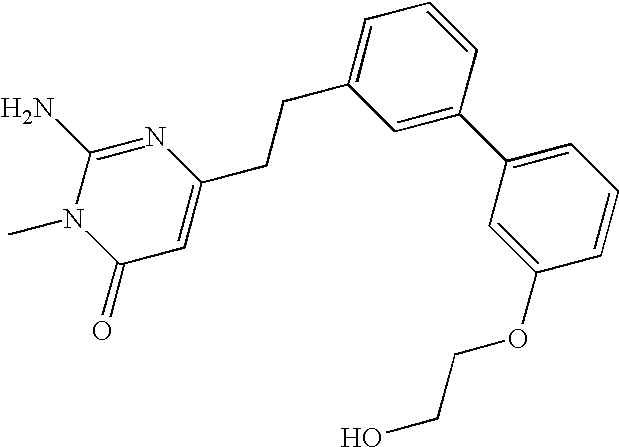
N1=C(N)N(C)C(=O)C=C1CCC1=CC=CC(C2=CC=CC(OCCO)=C2)=C1
